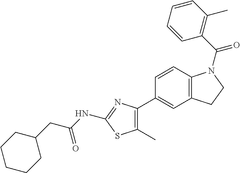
C1=CC2=C(C=C1C1=C(C)SC(NC(CC3CCCCC3)=O)=N1)CCN2C(C1=C(C)C=CC=C1)=O
